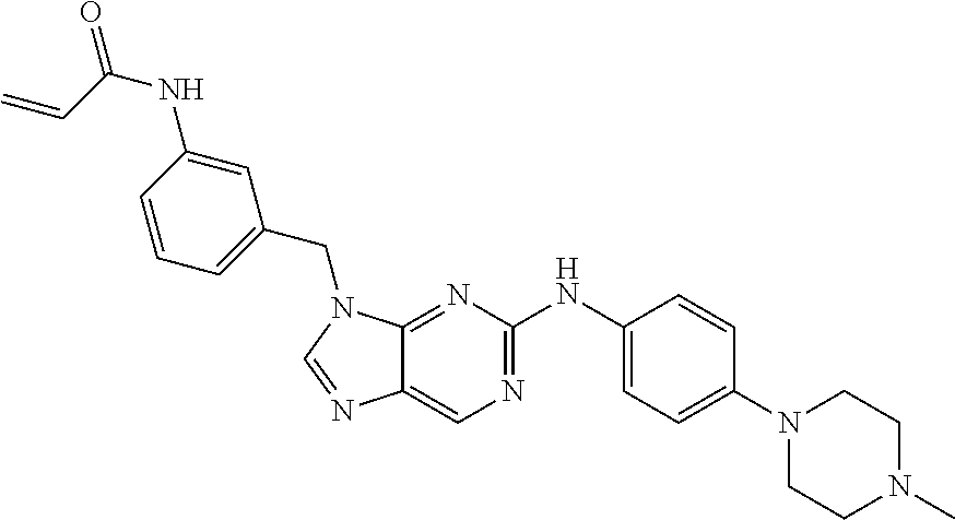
C12=NC(NC3=CC=C(N4CCN(C)CC4)C=C3)=NC=C1N=CN2CC1=CC=CC(NC(C=C)=O)=C1
